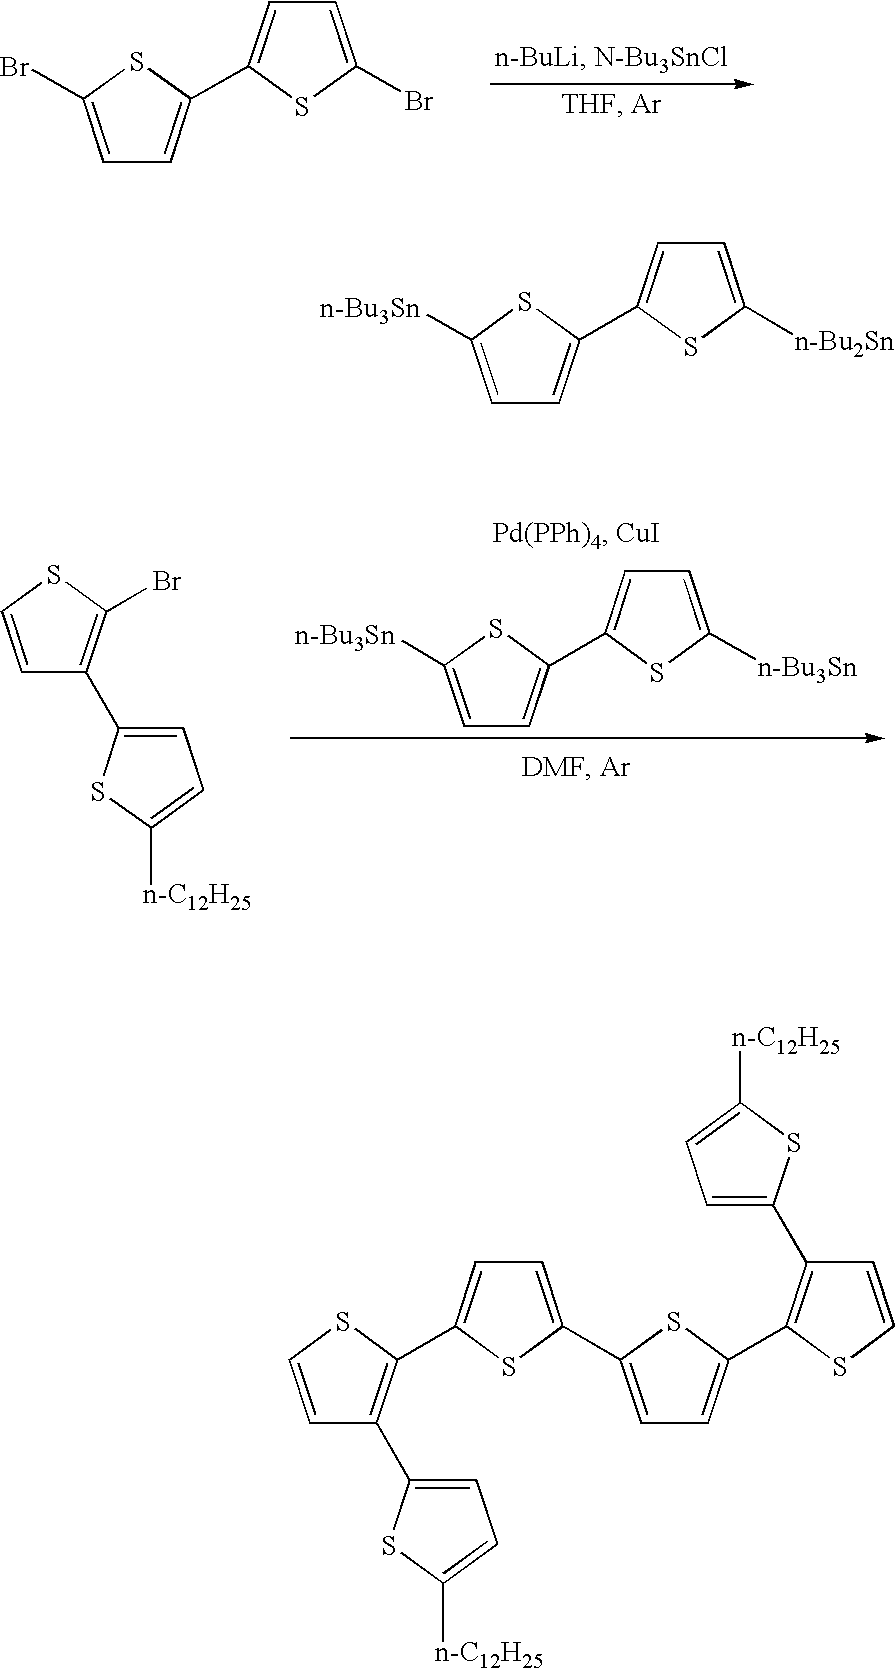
C1=C(Br)SC(C2=CC=C(Br)S2)=C1.C1=C([n-Bu3Sn])SC(C2=CC=C([n-Bu3Sn])S2)=C1.C1=CSC(Br)=C1C1=CC=C([n-C12H25])S1.C1=C([n-Bu3Sn])SC(C2=CC=C([n-Bu2Sn])S2)=C1.C1=CSC(C2=CC=C(C3=CC=C(C4=C(C5=CC=C([n-C12H25])S5)C=CS4)S3)S2)=C1C1=CC=C([n-C12H25])S1
